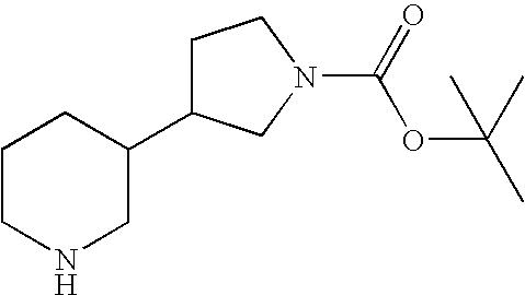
C1CNCC(C2CCN(C(=O)OC(C)(C)C)C2)C1
